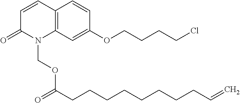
C12=C(C=C(OCCCCCl)C=C1)N(COC(CCCCCCCCC=C)=O)C(=O)C=C2
